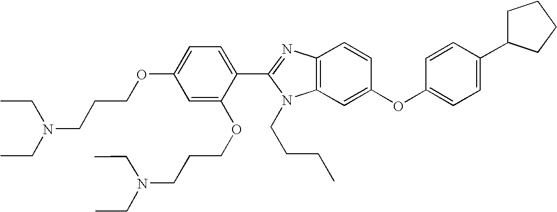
C1=C(OCCCN(CC)CC)C=C(OCCCN(CC)CC)C(C2=NC3=C(N2CCCC)C=C(OC2=CC=C(C4CCCC4)C=C2)C=C3)=C1
